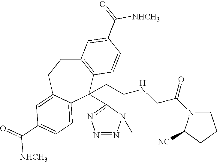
C12=C(C(CCNCC(=O)N3CCCC3[CN])(C3=NN=NN3C)C3=CC=C(C(=O)[NHCH3])C=C3CC1)C=CC(C(=O)[NHCH3])=C2
